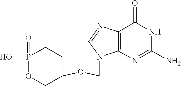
N1=C(N)NC(=O)C2=C1N(COC1CCP(=O)(O)OC1)C=N2
